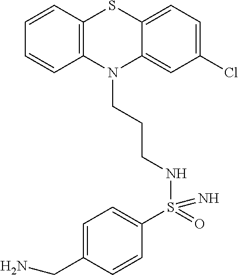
C1=CC2=C(C=C1)N(CCCNS(C1=CC=C(CN)C=C1)(=O)=N)C1=CC(Cl)=CC=C1S2
